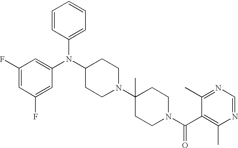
C1(F)=CC(F)=CC(N(C2CCN(C3(C)CCN(C(C4=C(C)N=CN=C4C)=O)CC3)CC2)C2=CC=CC=C2)=C1
